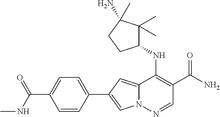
N12C(=CC(C3=CC=C(C(NC)=O)C=C3)=C1)C(NC1C(C)(C)C(N)(C)CC1)=C(C(N)=O)C=N2
